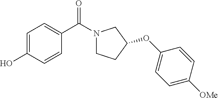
C1=C(O)C=CC(C(N2CCC(OC3=CC=C([OMe])C=C3)C2)=O)=C1
